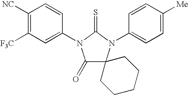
C1([NC])=C([F3C])C=C(N2C(=O)C3(N(C4=CC=C([Me])C=C4)C2=S)CCCCC3)C=C1
